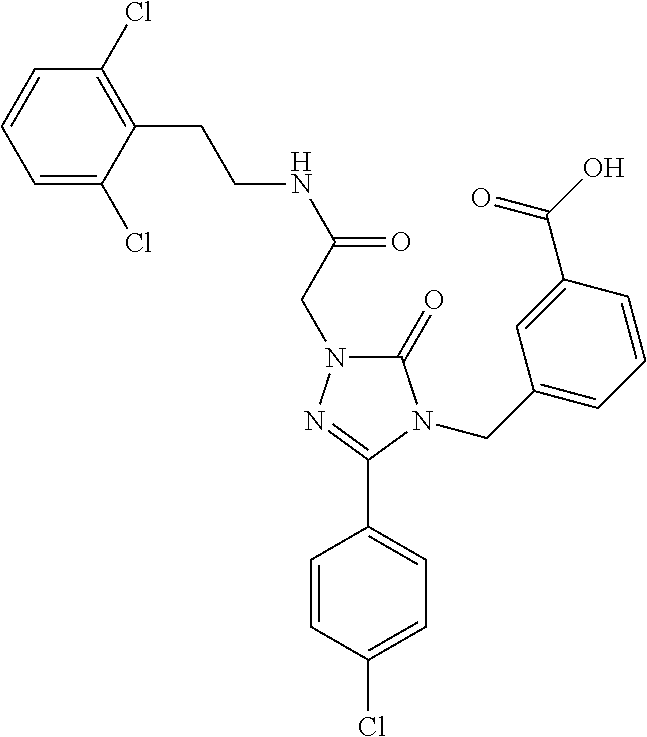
C1=C(Cl)C(CCNC(=O)CN2C(=O)N(CC3=CC=CC(C(=O)O)=C3)C(C3=CC=C(Cl)C=C3)=N2)=C(Cl)C=C1
